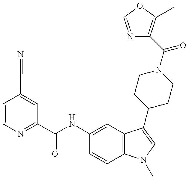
C1=CN=C(C(NC2=CC3=C(C=C2)N(C)C=C3C2CCN(C(=O)C3=C(C)OC=N3)CC2)=O)C=C1C#N
